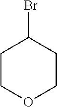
C1COCCC1Br
